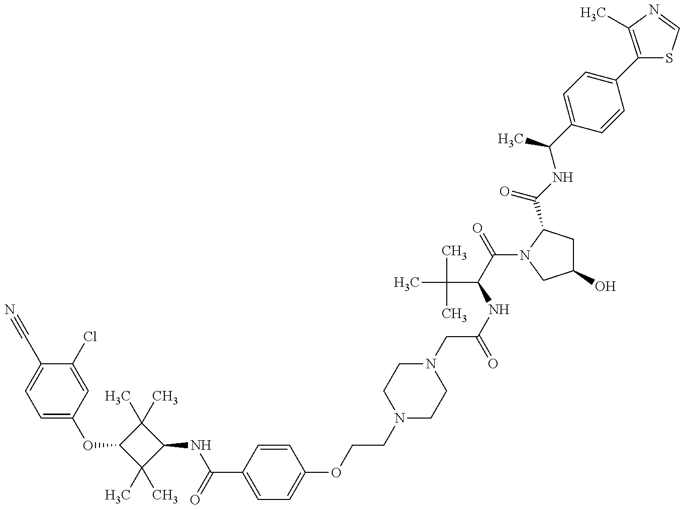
C1=C(OC2C(C)(C)C(NC(C3=CC=C(OCCN4CCN(CC(NC(C(=O)N5C(C(NC(C6=CC=C(C7=C(C)N=CS7)C=C6)C)=O)CC(O)C5)C(C)(C)C)=O)CC4)C=C3)=O)C2(C)C)C=C(Cl)C(C#N)=C1
